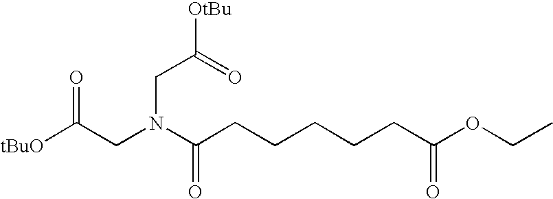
[tBuO]C(CN(C(CCCCCC(OCC)=O)=O)CC([OtBu])=O)=O
